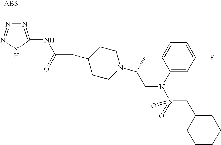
N1=C(NC(=O)CC2CCN(C(CN(S(=O)(=O)CC3CCCCC3)C3=CC(F)=CC=C3)C)CC2)NN=N1
